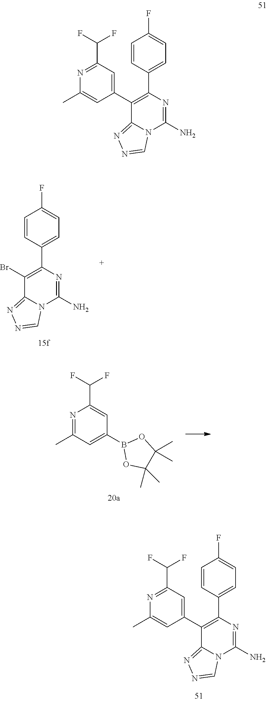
C12=NN=CN1C(N)=NC(C1=CC=C(F)C=C1)=C2Br.B1(C2=CC(C)=NC(C(F)F)=C2)OC(C)(C)C(C)(C)O1.C12=NN=CN1C(N)=NC(C1=CC=C(F)C=C1)=C2C1=CC(C(F)F)=NC(C)=C1.C12=NN=CN1C(N)=NC(C1=CC=C(F)C=C1)=C2C1=CC(C(F)F)=NC(C)=C1
